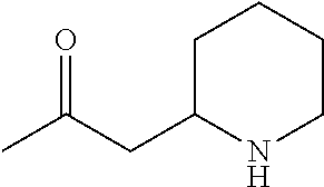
C1(CC(C)=O)CCCCN1
